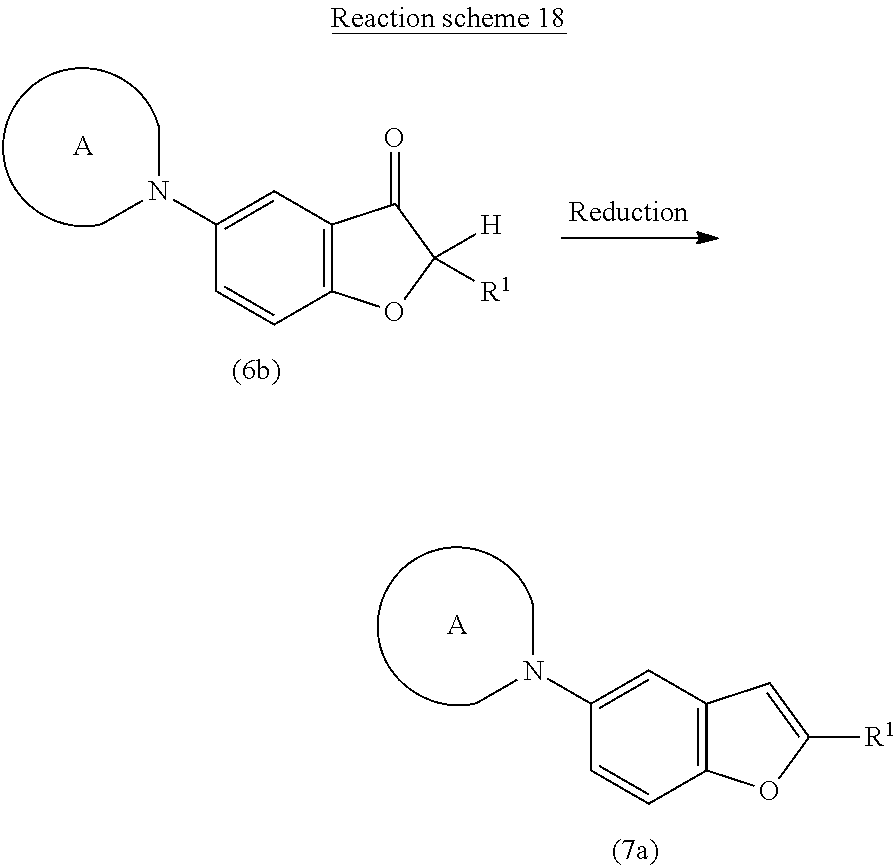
C12=C(C=C(N(C)C)C=C1)C=C([R1])O2.[A].C12=C(C=C(N(C)C)C=C1)C(=O)C([R1])([H])O2.[A]
